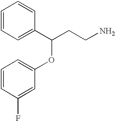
C1=CC=C(C(CCN)OC2=CC=CC(F)=C2)C=C1
